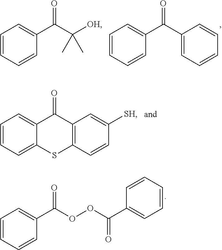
C1=CC=CC(C(C([OH])(C)C)=O)=C1.C1=CC=CC(C(C2=CC=CC=C2)=O)=C1.C1=CC=C2C(=C1)C(=O)C1=C(S2)C=CC([SH])=C1.C1=CC=CC(C(OOC(C2=CC=CC=C2)=O)=O)=C1
